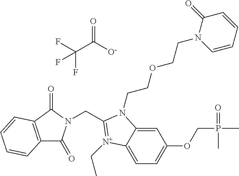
C12=C(C(=O)N(CC3=[N+](CC)C4=CC=C(OCP(=O)(C)C)C=C4N3CCOCCN3C=CC=CC3=O)C1=O)C=CC=C2.FC(C([O-])=O)(F)F
